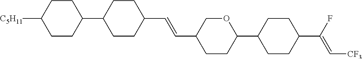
C1CC(C2CCC(C=CC3CCC(C4CCC(C(F)=C[CF3])CC4)OC3)CC2)CCC1[C5H11]
